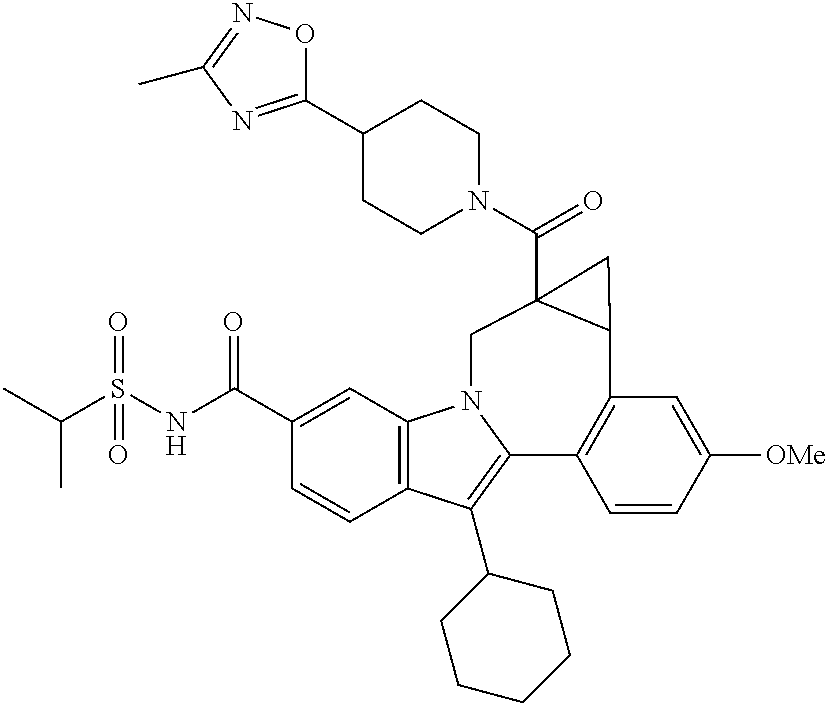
C(S(NC(C1=CC2=C(C=C1)C(C1CCCCC1)=C1N2CC2(C(=O)N3CCC(C4=NC(C)=NO4)CC3)C(C3=C1C=CC([OMe])=C3)C2)=O)(=O)=O)(C)C
